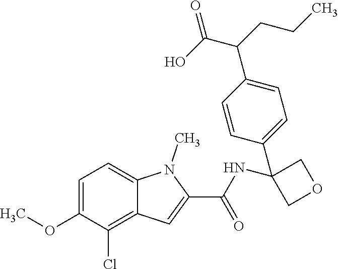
C1=C(OC)C(Cl)=C2C(=C1)N(C)C(C(=O)NC1(C3=CC=C(C(C(O)=O)CCC)C=C3)COC1)=C2
